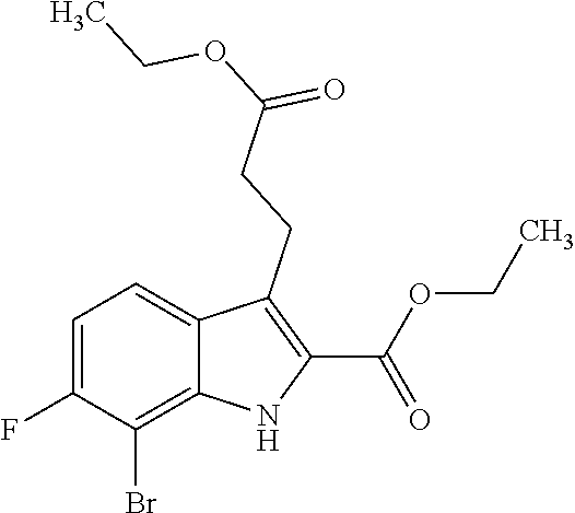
C1=C(F)C(Br)=C2C(=C1)C(CCC(OCC)=O)=C(C(OCC)=O)N2
